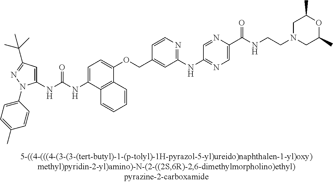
N(C(NC1=CC(C(C)(C)C)=NN1C1=CC=C(C)C=C1)=O)C1=CC=C(OCC2=CC(NC3=NC=C(C(NCCN4CC(C)OC(C)C4)=O)N=C3)=NC=C2)C2=C1C=CC=C2
